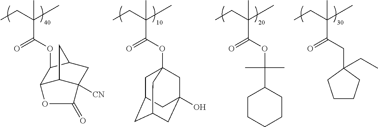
C(OC(C)(C)C1CCCCC1)(=O)C(CC)(C)C.C(OC1C2C3C([CN])(CC1C3)C(=O)O2)(=O)C(CC)(C)C.C(OC12CC3CC(CC(O)(C1)C3)C2)(=O)C(CC)(C)C.C(CC1(CC)CCCC1)(=O)C(CC)(C)C
